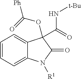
C1=CC=C2C(=C1)C(C(=O)N[t-Bu])(OC([Ph])=O)C(=O)N2[R1]
